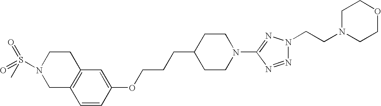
C12=C(C=CC(OCCCC3CCN(C4=NN(CCN5CCOCC5)N=N4)CC3)=C1)CN(S(=O)(=O)C)CC2
